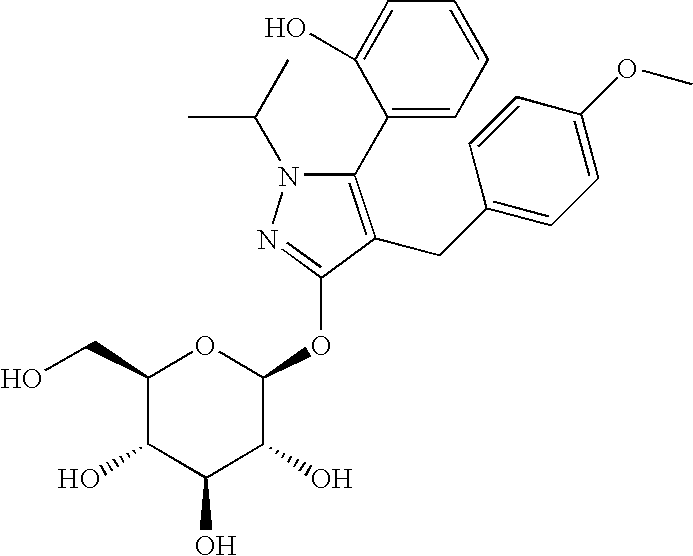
N1(C(C)C)C(C2=CC=CC=C2O)=C(CC2=CC=C(OC)C=C2)C(OC2OC(CO)C(O)C(O)C2O)=N1
